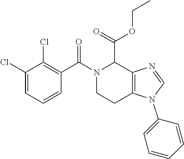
C1(Cl)=CC=CC(C(=O)N2CCC3=C(C2C(OCC)=O)N=CN3C2=CC=CC=C2)=C1Cl
